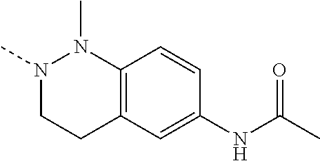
N1(C)CCC2=C(N1C)C=CC(NC(C)=O)=C2
